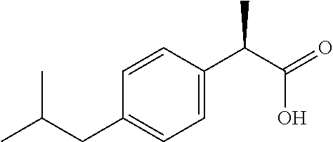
C1=CC(CC(C)C)=CC=C1C(C(O)=O)C
